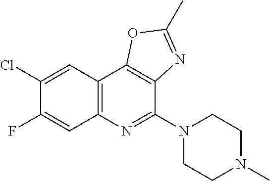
C1(Cl)=CC2=C(C=C1F)N=C(N1CCN(C)CC1)C1=C2OC(C)=N1
